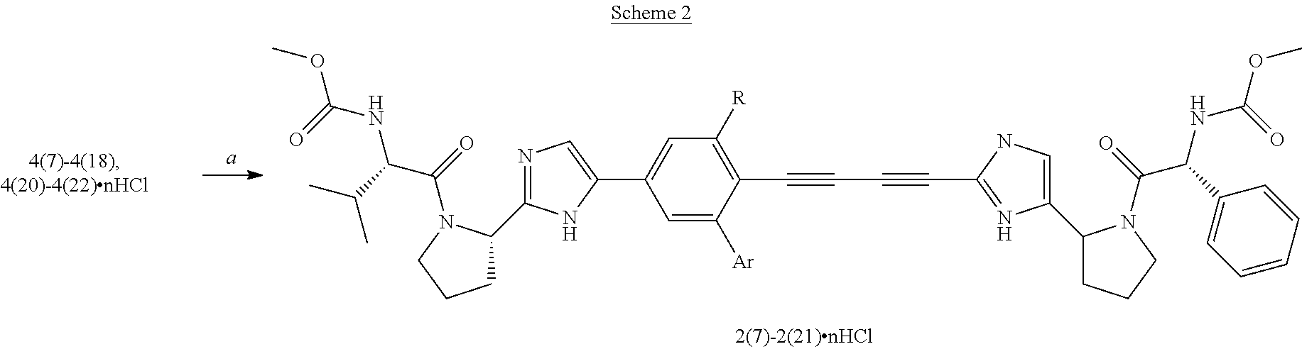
N1=C(C2CCCN2C(C(C(C)C)NC(OC)=O)=O)NC(C2=CC([R])=C(C#CC#CC3=NC(C4CCCN4C(C(C4=CC=CC=C4)NC(OC)=O)=O)=CN3)C([Ar])=C2)=C1
